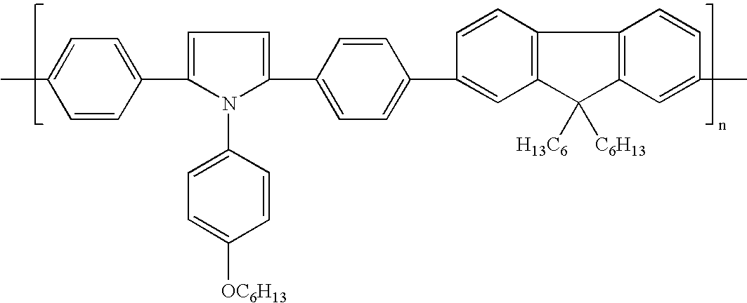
C1=CC(C2=CC=C(C3=CC=C(C4=CC5=C(C=C4)C4=C(C5([H13C6])[C6H13])C=C(C)C=C4)C=C3)N2C2=CC=C([OC6H13])C=C2)=CC=C1C
